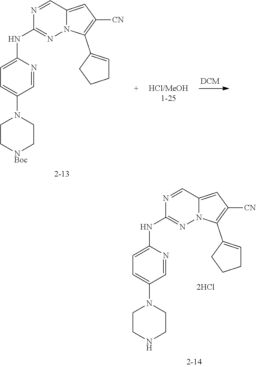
C1=NC(NC2=NN3C(=CC([CN])=C3C3=CCCC3)C=N2)=CC=C1N1CCNCC1.C1=NC(NC2=NN3C(=CC([CN])=C3C3=CCCC3)C=N2)=CC=C1N1CC[NBoc]CC1
